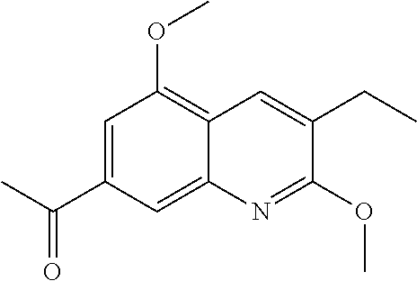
C1=C(C(C)=O)C=C2C(=C1OC)C=C(CC)C(OC)=N2
